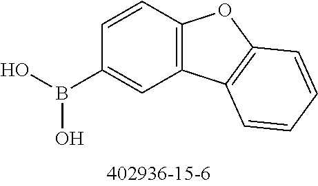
C1=C(B(O)O)C=CC2=C1C1=C(O2)C=CC=C1
